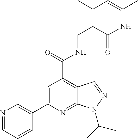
N1=CC=CC(C2=CC(C(NCC3=C(C)C=C(C)NC3=O)=O)=C3C(=N2)N(C(C)C)N=C3)=C1
